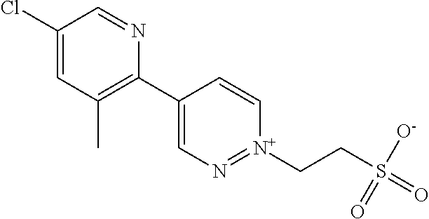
C1(Cl)=CC(C)=C(C2=CN=[N+](CCS(=O)([O-])=O)C=C2)N=C1
